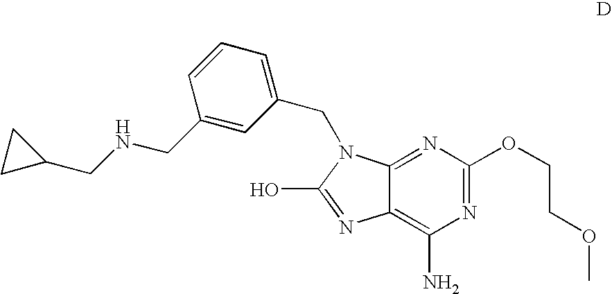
N1=C(OCCOC)N=C2C(=C1N)N=C(O)N2CC1=CC=CC(CNCC2CC2)=C1
